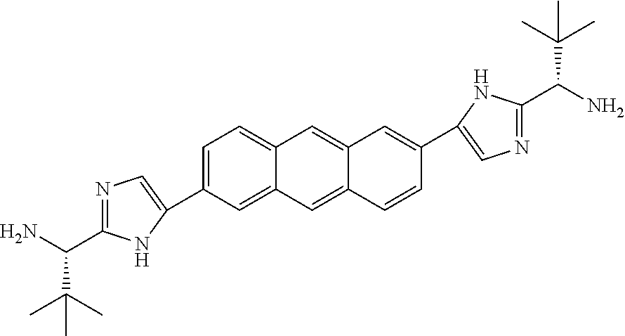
C1(C2=CN=C(C(N)C(C)(C)C)N2)=CC=C2C(=C1)C=C1C(=C2)C=C(C2=CN=C(C(N)C(C)(C)C)N2)C=C1
